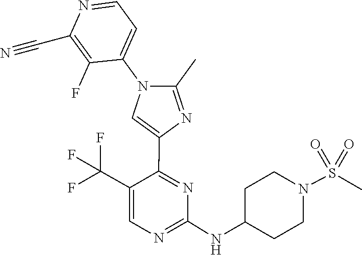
C1(NC2CCN(S(=O)(=O)C)CC2)=NC=C(C(F)(F)F)C(C2=CN(C3=CC=NC(C#N)=C3F)C(C)=N2)=N1
